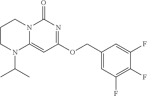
C1CN(C(C)C)C2=CC(OCC3=CC(F)=C(F)C(F)=C3)=NC(=O)N2C1
